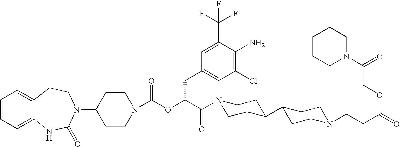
C1(N2C(=O)NC3=CC=CC=C3CC2)CCN(C(OC(C(=O)N2CCC(C3CCN(CCC(=O)OCC(N4CCCCC4)=O)CC3)CC2)CC2=CC(Cl)=C(N)C(C(F)(F)F)=C2)=O)CC1
